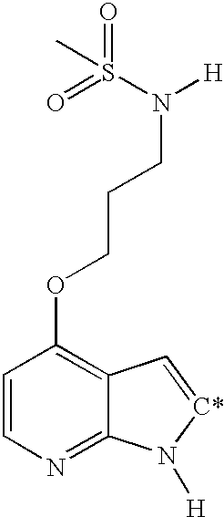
C1=CN=C2C(=C1OCCCN([H])S(=O)(=O)C)C=[C*]N2[H]
